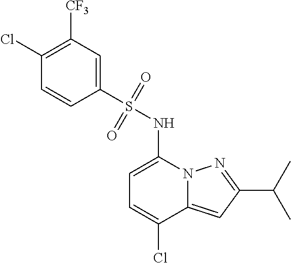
C1=C(NS(C2=CC([CF3])=C(Cl)C=C2)(=O)=O)N2C(=CC(C(C)C)=N2)C(Cl)=C1
